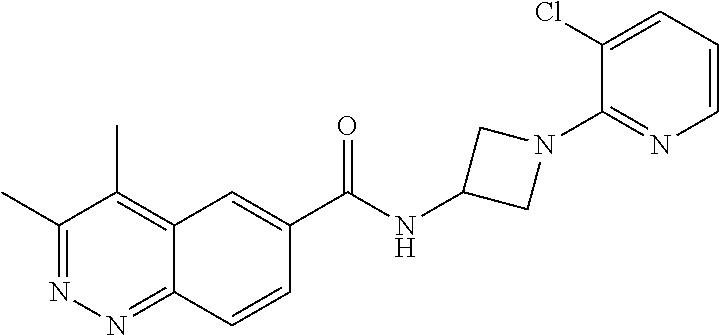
C1(C)=NN=C2C(=C1C)C=C(C(NC1CN(C3=NC=CC=C3Cl)C1)=O)C=C2
